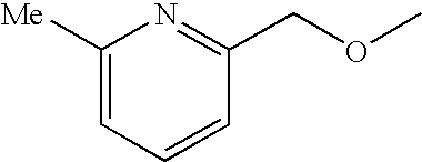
C1([Me])=CC=CC(COC)=N1
